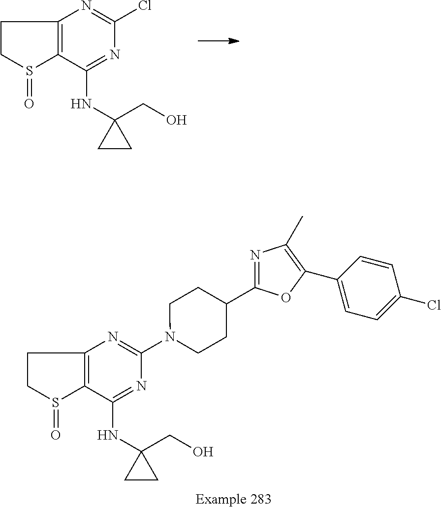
C12=C(C(NC3(CO)CC3)=NC(Cl)=N1)S(=O)CC2.C12=C(C(NC3(CO)CC3)=NC(N3CCC(C4=NC(C)=C(C5=CC=C(Cl)C=C5)O4)CC3)=N1)S(=O)CC2
